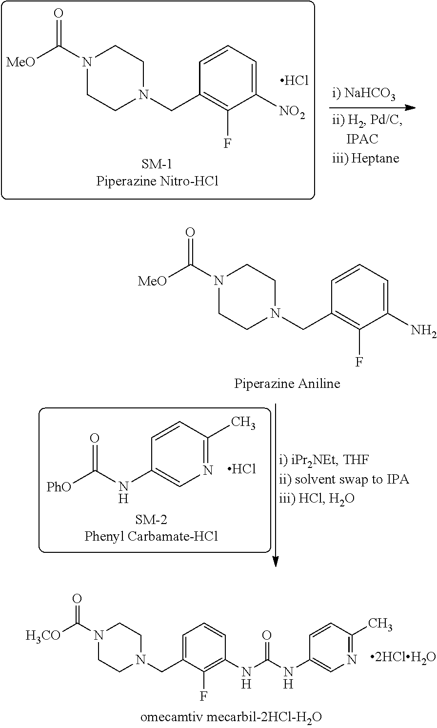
N1(C([MeO])=O)CCN(CC2=C(F)C([NO2])=CC=C2)CC1.Cl.N1=C(C)C=CC(NC([PhO])=O)=C1.Cl.N1(C([MeO])=O)CCN(CC2=C(F)C(N)=CC=C2)CC1.N1(C([H3CO])=O)CCN(CC2=CC=CC(NC(NC3=CN=C(C)C=C3)=O)=C2F)CC1
